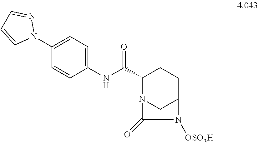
C1(NC(C2N3CC(CC2)N([OSO3H])C3=O)=O)=CC=C(N2N=CC=C2)C=C1
